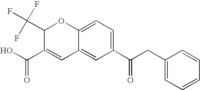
C1(C(O)=O)=CC2=CC(C(CC3=CC=CC=C3)=O)=CC=C2OC1C(F)(F)F
